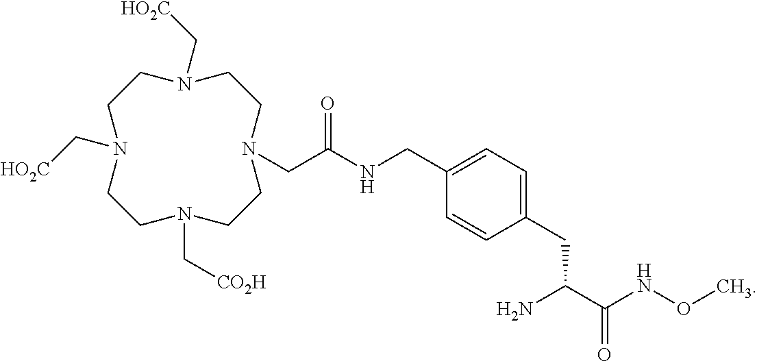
C1CN(C[HO2C])CCN(CC(NCC2=CC=C(CC(C(NOC)=O)N)C=C2)=O)CCN(C[CO2H])CCN1C[HO2C]
